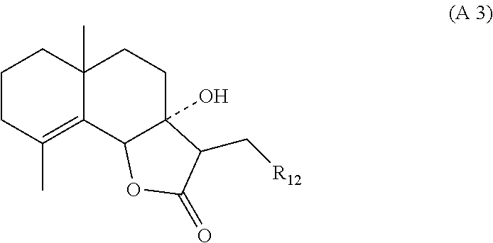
C1(C)=C2C(C)(CCC1)CCC1(O)C2OC(=O)C1C[R12]
